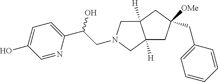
C1=NC(C(O)CN2CC3([H])C([H])(C2)CC(CC2=CC=CC=C2)([OMe])C3)=CC=C1O
